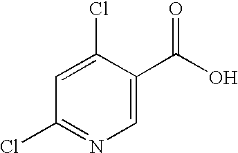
C1(Cl)=CC(Cl)=NC=C1C(O)=O
